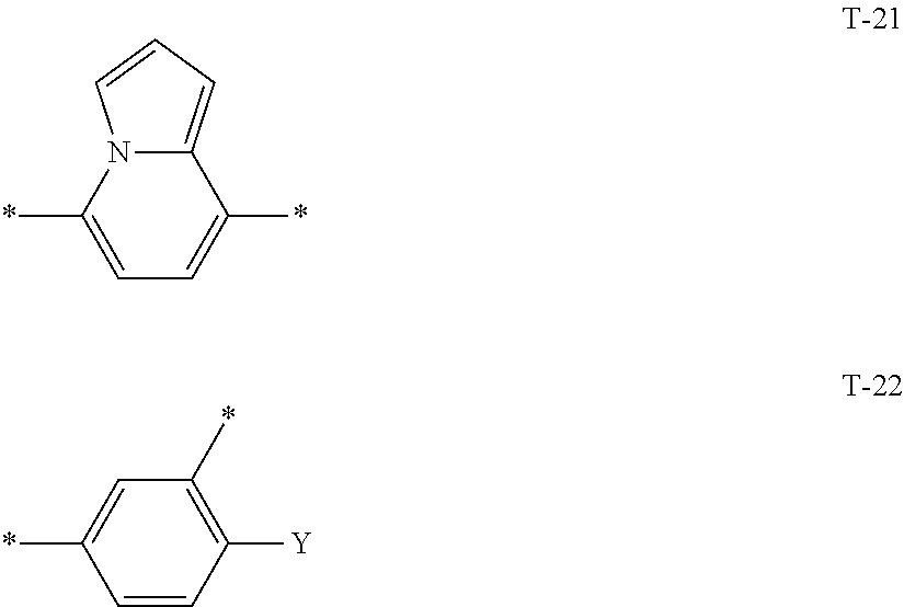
C1=C(*)N2C(=CC=C2)C(*)=C1.C1=C(*)C=CC([Y])=C1*
